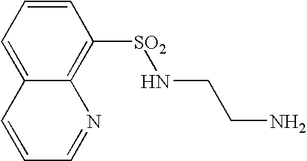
C1=CC=C2C(=C1[SO2]NCCN)N=CC=C2
